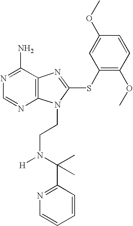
N1=C(N)C2=C(N=C1)N(CCN([H])C(C1=NC=CC=C1)(C)C)C(SC1=C(OC)C=CC(OC)=C1)=N2
